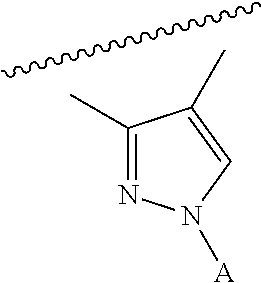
C1(C)=NN([A])C=C1C
